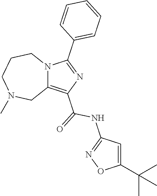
C12=C(C(=O)NC3=NOC(C(C)(C)C)=C3)N=C(C3=CC=CC=C3)N1CCCN(C)C2
